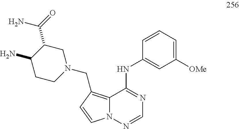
N12C(=C(CN3CCC(N)C(C(=O)N)C3)C=C1)C(NC1=CC([OMe])=CC=C1)=NC=N2
